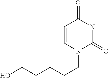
OCCCCCN1C(=O)NC(=O)C=C1
